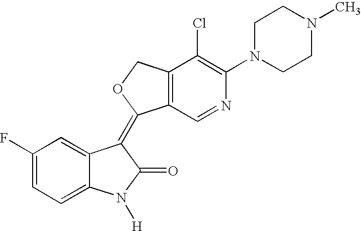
C1(F)=CC=C2C(=C1)C(=C1C3=C(CO1)C(Cl)=C(N1CCN(C)CC1)N=C3)C(=O)N2[H]
